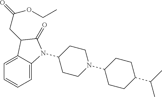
C1(N2C3=CC=CC=C3C(CC(OCC)=O)C2=O)CCN(C2CCC(C(C)C)CC2)CC1
